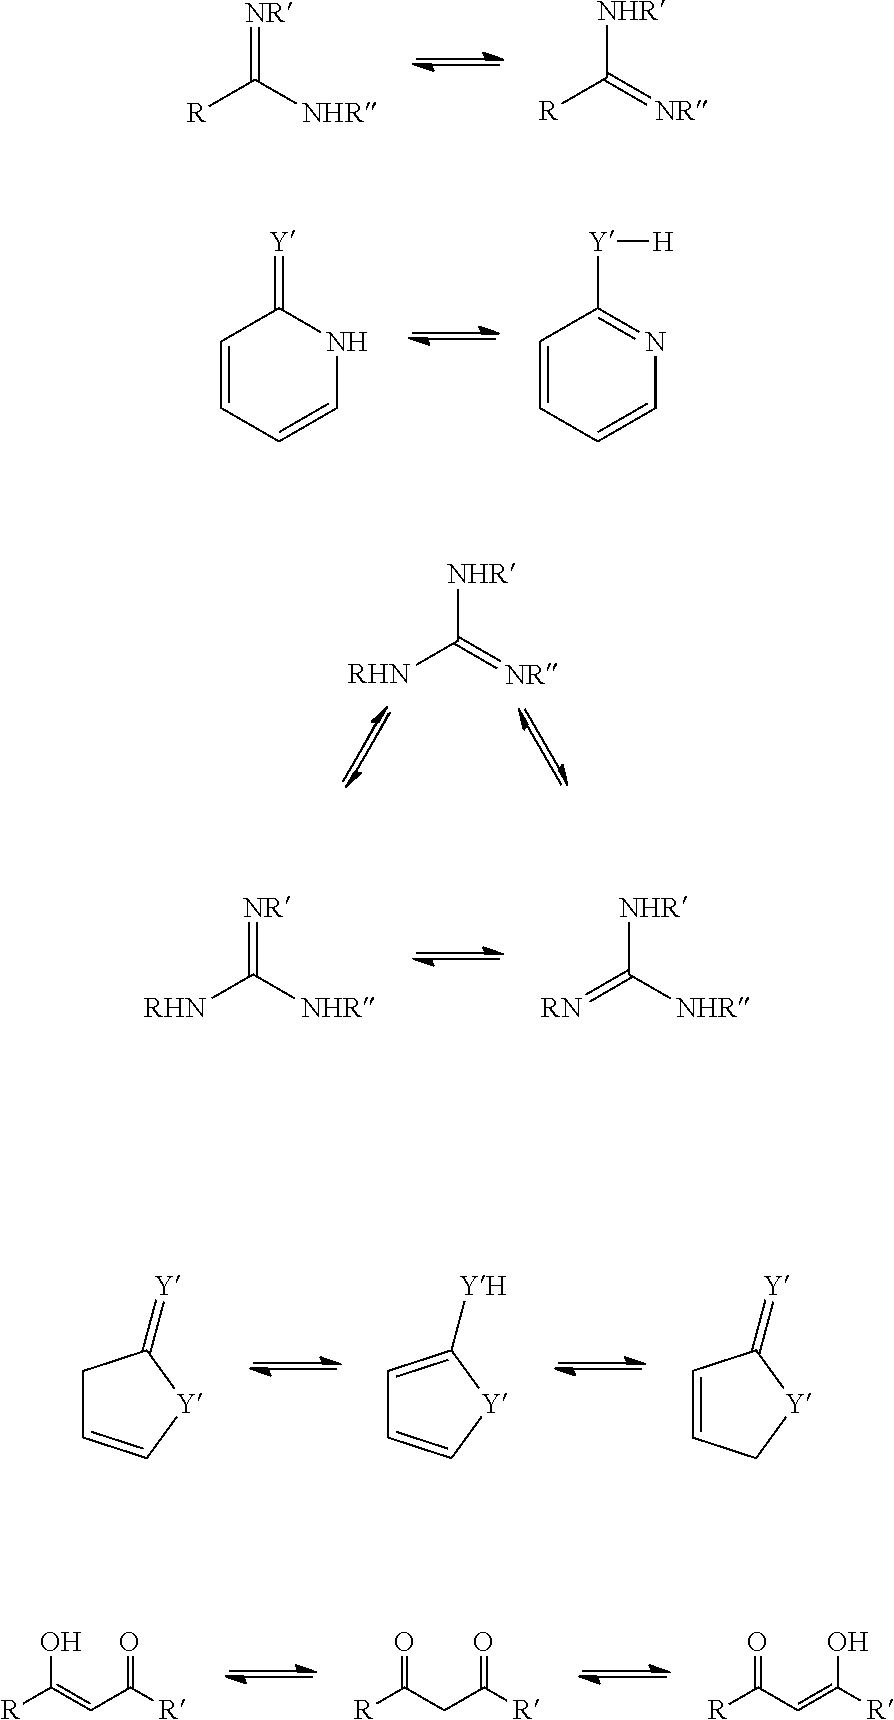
[NR]=C([NHR])[R].[NHR]C(=[NR])[R].C1=CC=CNC1=[Y].C1=CC=CN=C1[Y][H].[NR]=C([NHR])[RHN].[NHR]C([NHR])=[RN].C1C=C[Y]C1=[Y].C1=C([YH])[Y]C=C1.C1=CC[Y]C1=[Y].[NHR]C(=[NR])[RHN].[R]C(=CC([R])=O)O.[R]C(CC([R])=O)=O.[R]C(C=C(O)[R])=O
